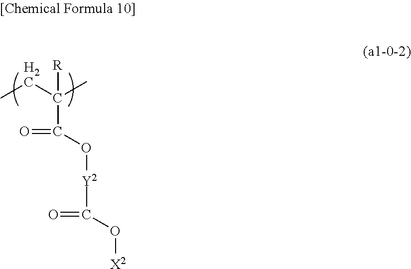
CCC(C)(C(O[Y2]C(O[X2])=O)=O)[R]
